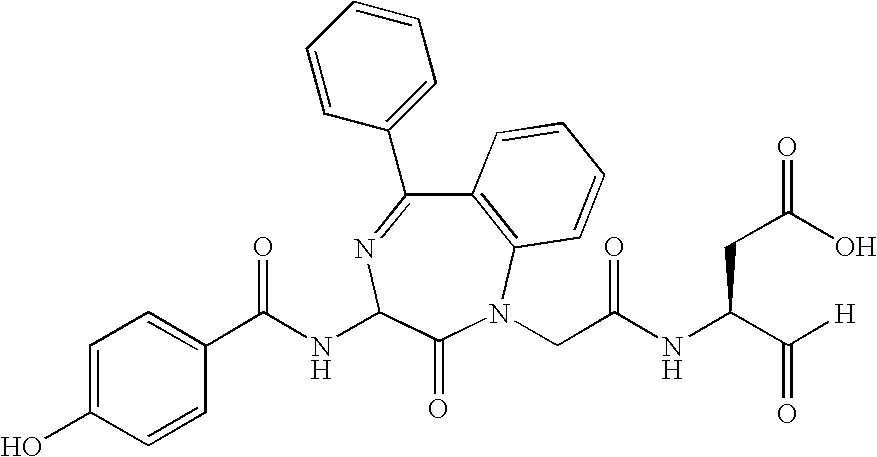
C1(C(NC2N=C(C3=CC=CC=C3)C3=C(N(CC(NC(C([H])=O)CC(=O)O)=O)C2=O)C=CC=C3)=O)=CC=C(O)C=C1
